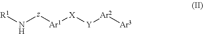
[R1]N[z][Ar1][X][Y][Ar2][Ar3]
